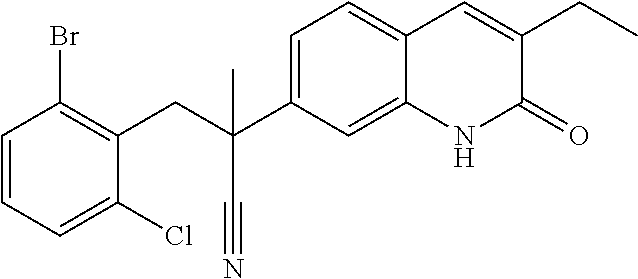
C(C1=C(Br)C=CC=C1Cl)C(C#N)(C1=CC=C2C(=C1)NC(=O)C(CC)=C2)C
